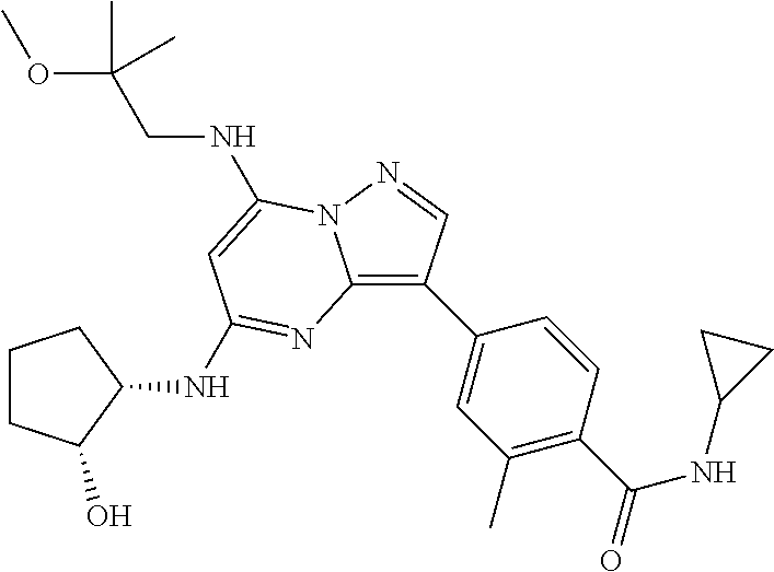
COC(CNC1=CC(NC2C(O)CCC2)=NC2=C(C3=CC(C)=C(C(=O)NC4CC4)C=C3)C=NN21)(C)C
